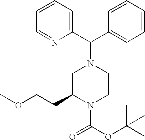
C1=CC=NC(C(C2=CC=CC=C2)N2CC(CCOC)N(C(OC(C)(C)C)=O)CC2)=C1
